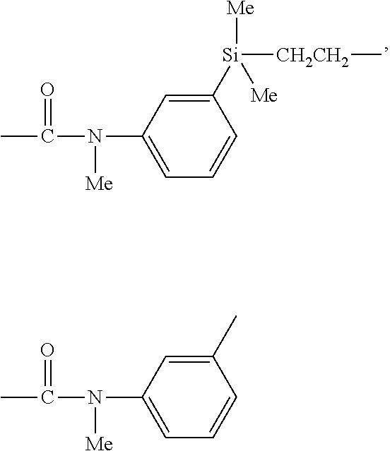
C1(N([Me])C(=O)C)=CC=CC([Si]([CH2CH2]C)([Me])[Me])=C1.C1(N([Me])C(=O)C)=CC=CC(C)=C1
